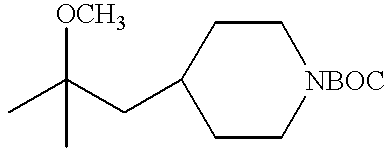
C1(CC(C)([OCH3])C)CC[NBOC]CC1
